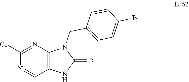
C12=C(N=C(Cl)N=C1)N(CC1=CC=C(Br)C=C1)C(=O)N2
